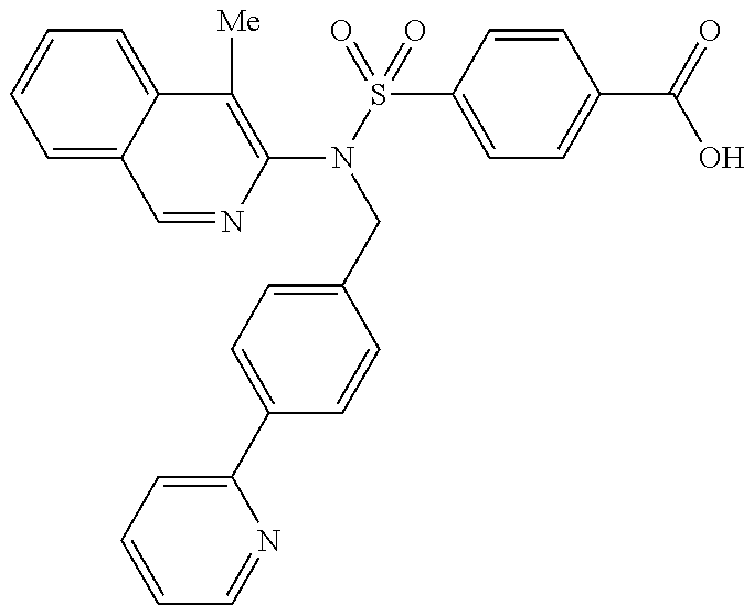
C1=NC(N(S(=O)(=O)C2=CC=C(C(=O)O)C=C2)CC2=CC=C(C3=CC=CC=N3)C=C2)=C([Me])C2=CC=CC=C12
